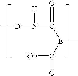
C[D]N(C([E](C([RO])=O)C)=O)[H]
